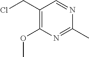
C1(CCl)=C(OC)N=C(C)N=C1
